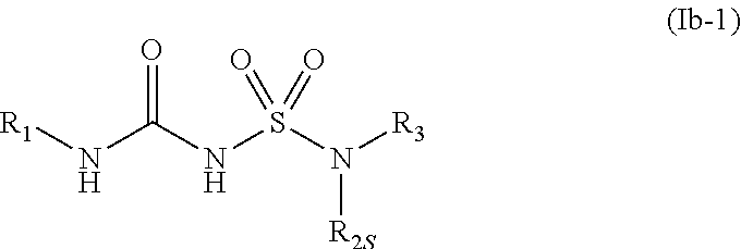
[R1]NC(NS(N([R3])[R2S])(=O)=O)=O
